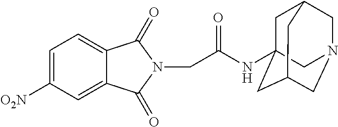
C1=C([O2N])C=C2C(=C1)C(=O)N(CC(=O)NC13CC4CN(CC(C1)C4)C3)C2=O
